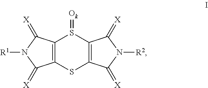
C12=C(SC3=C(S1=[Ok])C(=[X])N([R2])C3=[X])C(=[X])N([R1])C2=[X]
